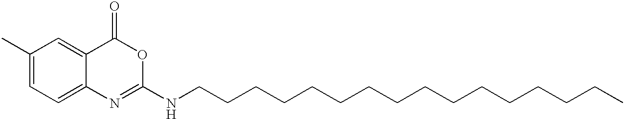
C1(C)=CC=C2C(=C1)C(=O)OC(NCCCCCCCCCCCCCCCC)=N2
